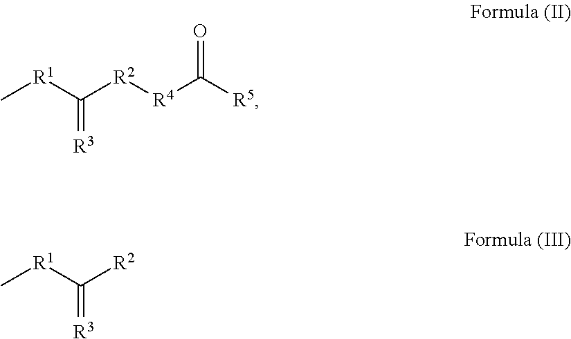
C(=[R3])([R1]C)[R2][R4]C([R5])=O.C(=[R3])([R1]C)[R2]
